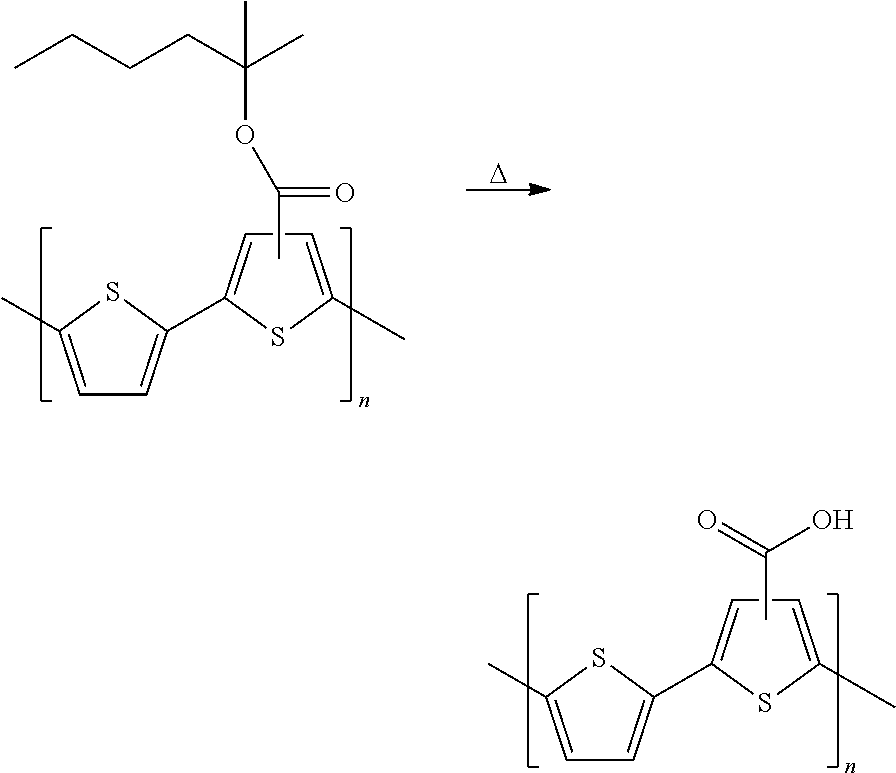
C1=C(C)SC(C2=CC=C(C)S2)=C1.CC(=O)OC(C)(CCCC)C.[D].C1=C(C)SC(C2=CC=C(C)S2)=C1.CC(=O)O
